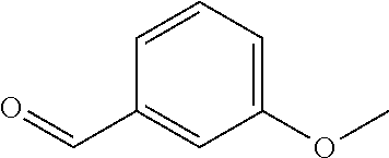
O=CC1=CC(OC)=CC=C1
